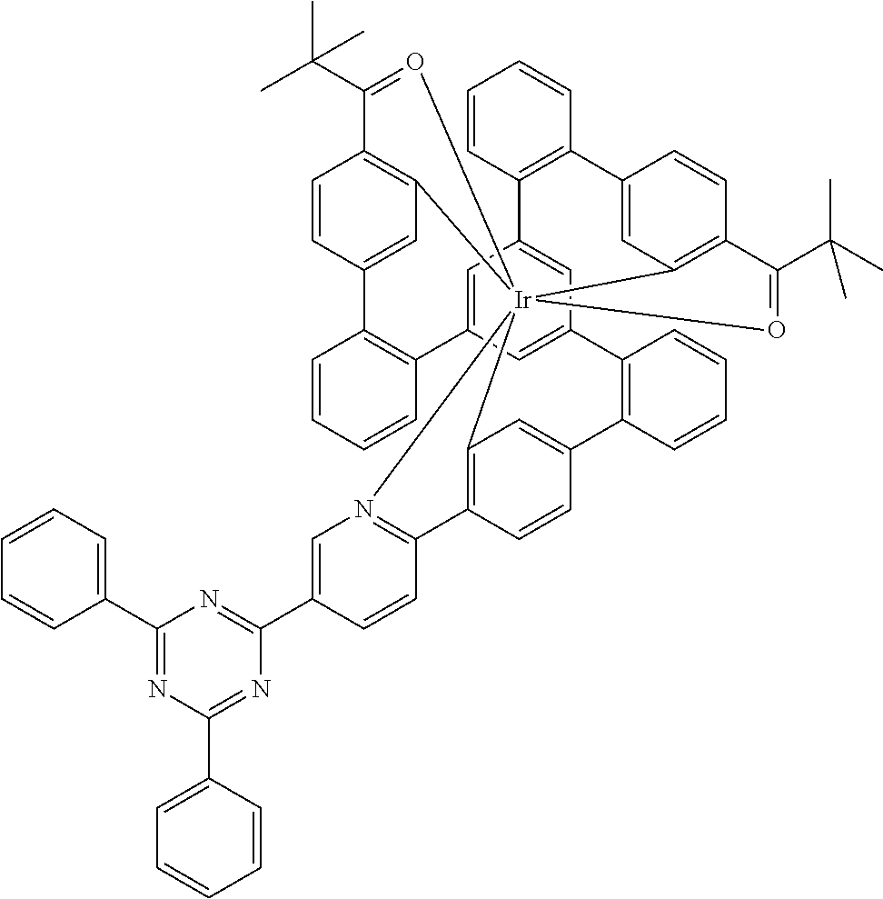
C1(C2=NC(C3=CC=CC=C3)=NC(C3=CN4=C(C=C3)C3=C5C=C(C=C3)C3=C(C=CC=C3)C3=CC6=CC(=C3)C3=C(C=CC=C3)C3=CC7=C(C=C3)C(C(C)(C)C)=O[Ir]4573C4=C(C=CC(=C4)C4=C6C=CC=C4)C(C(C)(C)C)=O3)=N2)=CC=CC=C1
